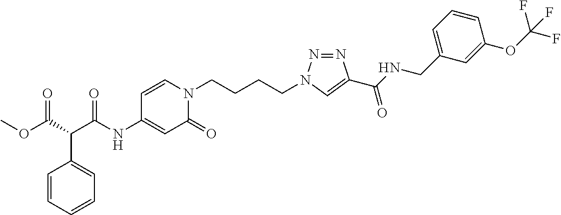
C(NC1=CC(=O)N(CCCCN2N=NC(C(NCC3=CC=CC(OC(F)(F)F)=C3)=O)=C2)C=C1)(=O)C(C(OC)=O)C1=CC=CC=C1
